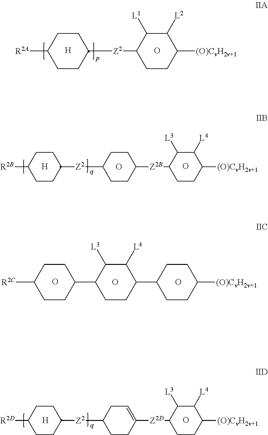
[R2A]C1CCC([Z2]C2CCC([(O)CvH2v+1])C([L2])C2[L1])CC1.[H].O.[H].O.[R2B]C1CCC([Z2]C2CCC([Z2B]C3CCC([(O)CvH2v+1])C([L4])C3[L3])CC2)CC1.O.O.O.[R2C]C1CCC(C2C([L3])C([L4])C(C3CCC([(O)CvH2v+1])CC3)CC2)CC1.O.[H].O.[R2D]C1CCC([Z2]C2CC=C([Z2D]C3CCC([(O)CvH2v+1])C([L4])C3[L3])CC2)CC1
